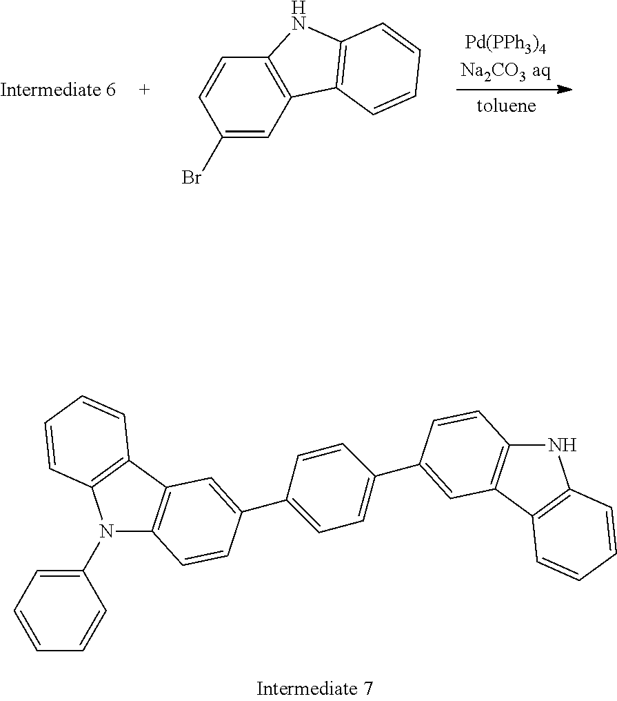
C1(Br)=CC2=C(C=C1)NC1=C2C=CC=C1.N1C2=C(C3=C1C=CC=C3)C=C(C1=CC=C(C3=CC4=C(N(C5=CC=CC=C5)C5=C4C=CC=C5)C=C3)C=C1)C=C2
